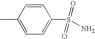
C1(C)=CC=C(S(=O)(=O)N)C=C1
